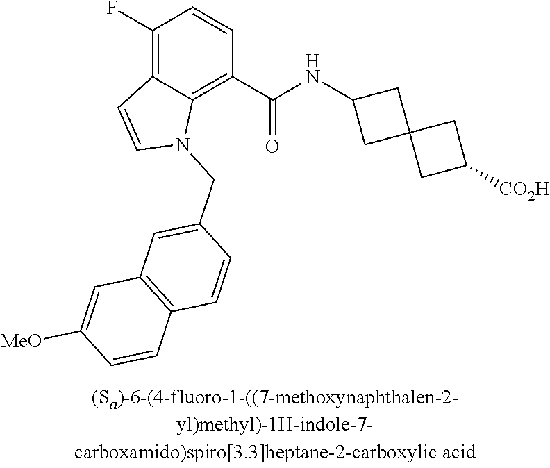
C1(F)=C2C(=C(C(NC3CC4(C3)CC([CO2H])C4)=O)C=C1)N(CC1=CC3=C(C=C1)C=CC([MeO])=C3)C=C2
